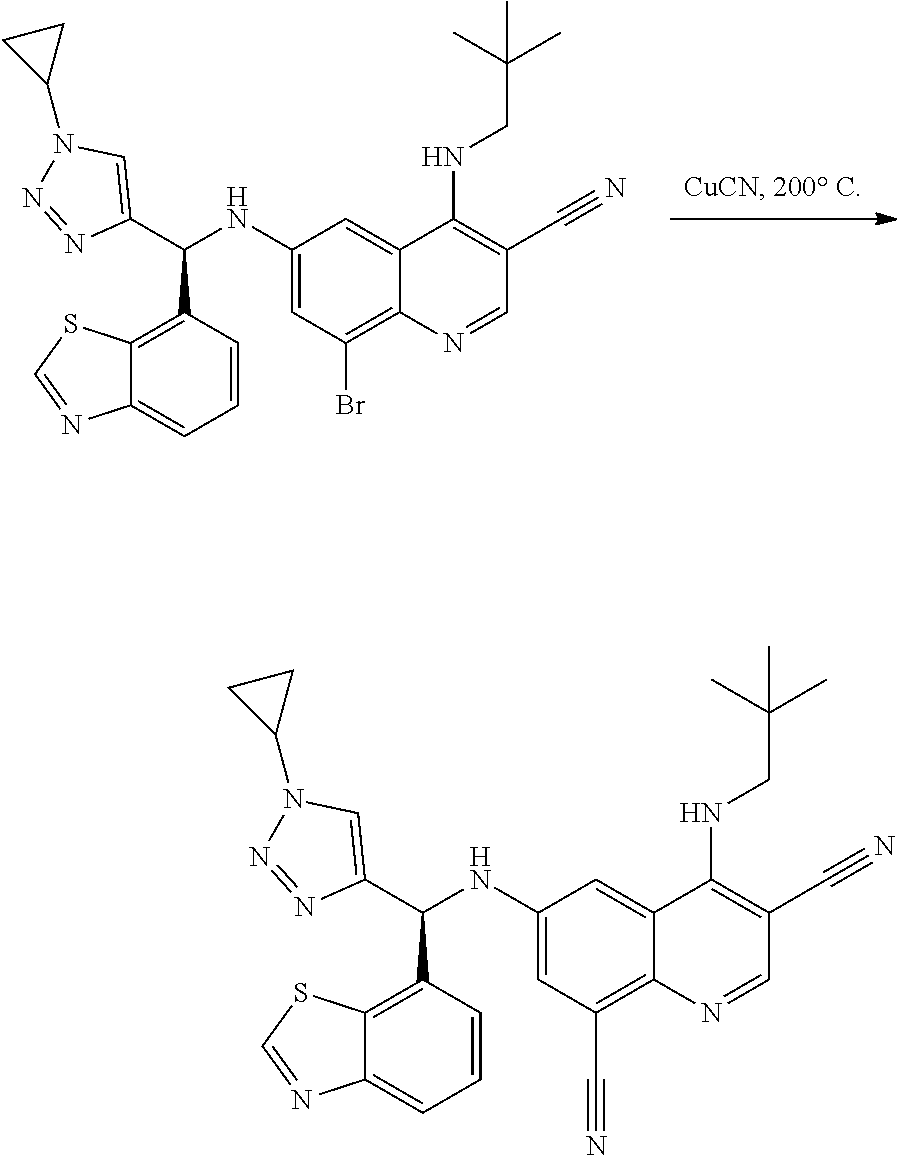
C1(NC(C2=CN(C3CC3)N=N2)C2=C3C(=CC=C2)N=CS3)=CC(Br)=C2C(=C1)C(NCC(C)(C)C)=C(C#N)C=N2.C1(NC(C2=CN(C3CC3)N=N2)C2=C3C(=CC=C2)N=CS3)=CC(C#N)=C2C(=C1)C(NCC(C)(C)C)=C(C#N)C=N2
